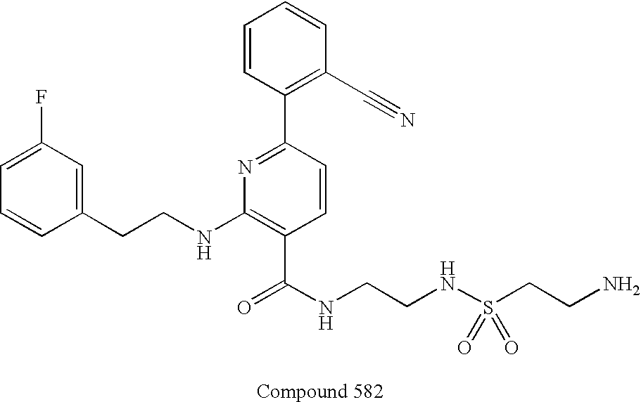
C1=CC(CCNC2=C(C(NCCNS(CCN)(=O)=O)=O)C=CC(C3=C(C#N)C=CC=C3)=N2)=CC(F)=C1
